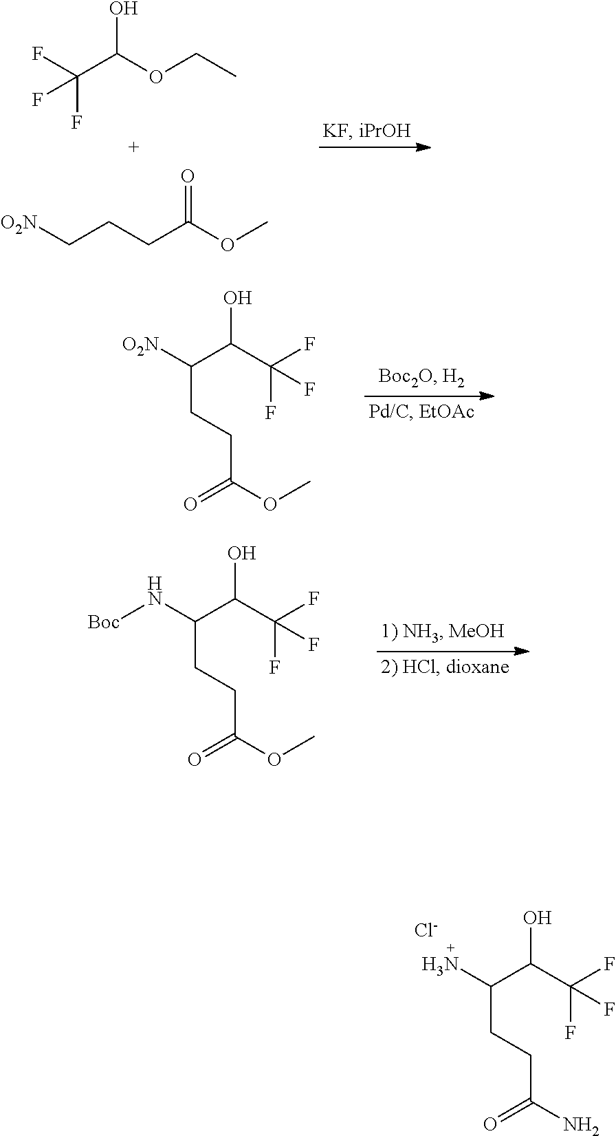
NC(C(O)C(F)(F)F)CCC(N)=O.[Cl-].FC(C(O)OCC)(F)F.[O2N]CCCC(OC)=O.[O2N]C(C(O)C(F)(F)F)CCC(OC)=O.N(C(C(O)C(F)(F)F)CCC(OC)=O)[Boc]
